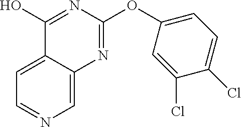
C1=C2C(=CC=N1)C(O)=NC(OC1=CC=C(Cl)C(Cl)=C1)=N2
